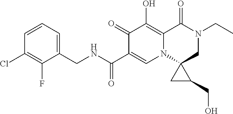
C1=CC=C(CNC(C2=CN3C(=C(O)C2=O)C(=O)N(CC)CC32CC2CO)=O)C(F)=C1Cl
